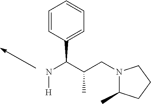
N(C(C(CN1C(C)CCC1)C)C1=CC=CC=C1)[H]
